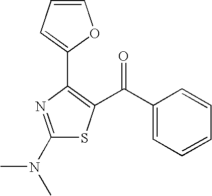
C1(N(C)C)=NC(C2=CC=CO2)=C(C(C2=CC=CC=C2)=O)S1
